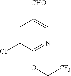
C1=C(Cl)C(OC[CF3])=NC=C1[CHO]
